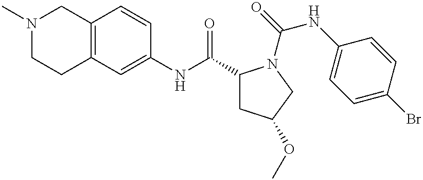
N1(C)CCC2=C(C1)C=CC(NC(=O)C1CC(OC)CN1C(=O)NC1=CC=C(Br)C=C1)=C2
